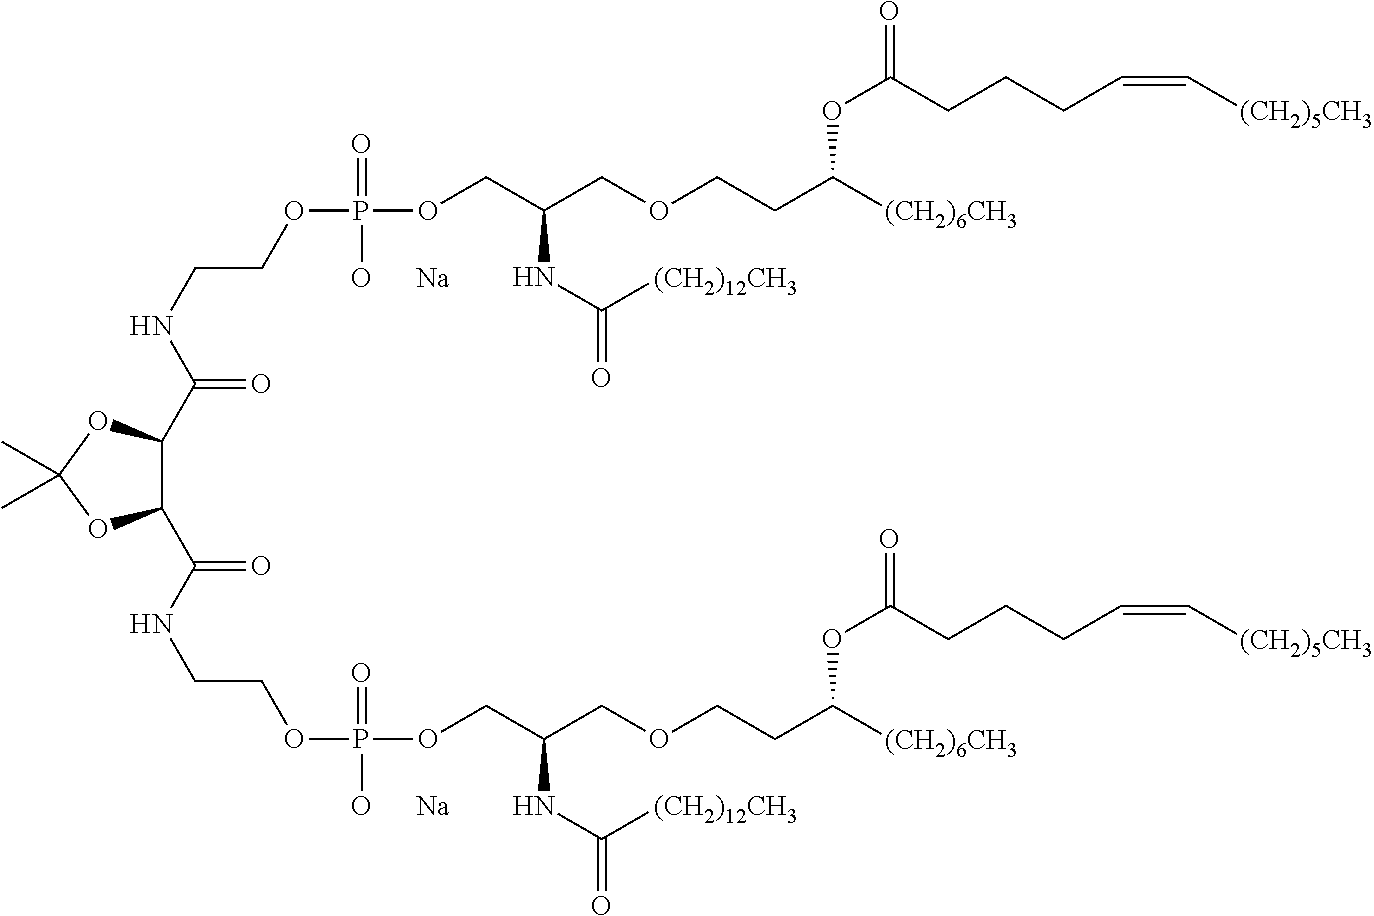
C(NCCOP(OCC(COCCC([(CH2)6CH3])OC(=O)CCCC=C[(CH2)5CH3])NC(=O)[(CH2)12CH3])(=O)[O      Na])(=O)C1OC(C)(C)OC1C(NCCOP(OCC(COCCC([(CH2)6CH3])OC(=O)CCCC=C[(CH2)5CH3])NC(=O)[(CH2)12CH3])(=O)[O      Na])=O
